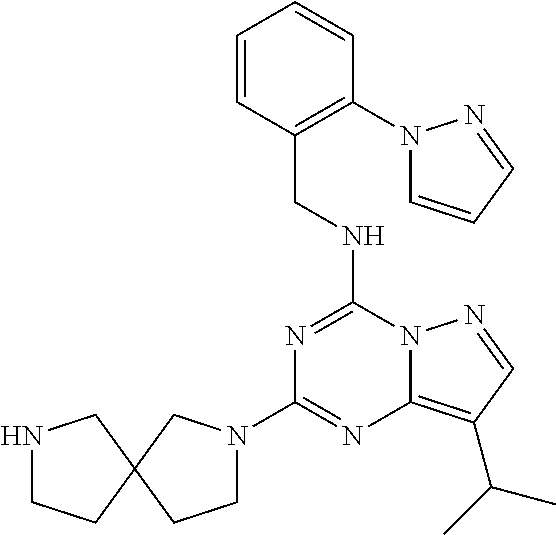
C1(N2CCC3(C2)CNCC3)=NC2=C(C(C)C)C=NN2C(NCC2=C(N3C=CC=N3)C=CC=C2)=N1
